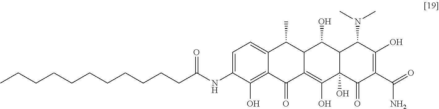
C1=C(NC(=O)CCCCCCCCCCC)C(O)=C2C(=C1)C(C)C1C(=C(O)C3(O)C(C1O)C(N(C)C)C(O)=C(C(=O)N)C3=O)C2=O
